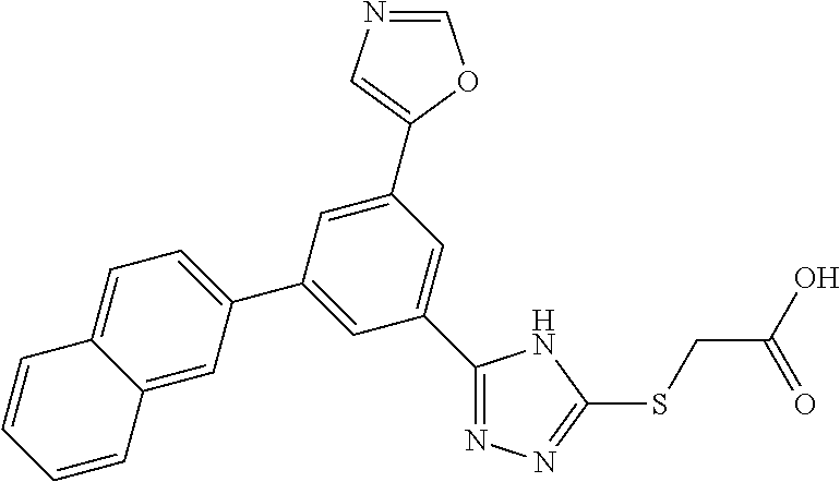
C1(C2=CC(C3=CN=CO3)=CC(C3=CC=C4C(=C3)C=CC=C4)=C2)=NN=C(SCC(=O)O)N1
